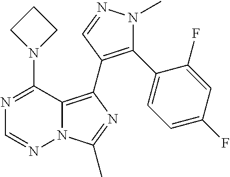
N12C(=C(C3=C(C4=CC=C(F)C=C4F)N(C)N=C3)N=C1C)C(N1CCC1)=NC=N2
